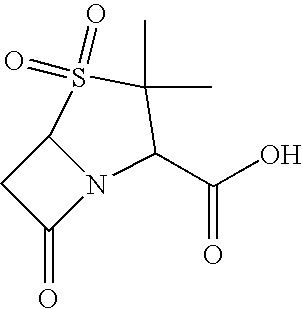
C12CC(=O)N1C(C(O)=O)C(C)(C)S2(=O)=O
